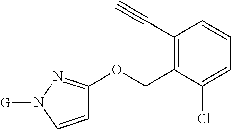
C1=CN([G])N=C1OCC1=C(C#C)C=CC=C1Cl
